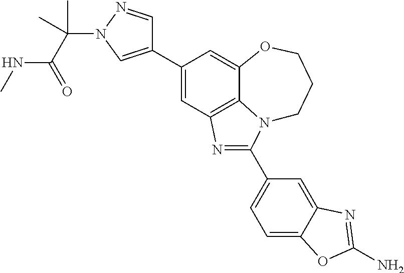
C1(C2=CN(C(C(NC)=O)(C)C)N=C2)=CC2=C3C(=C1)OCCCN3C(C1=CC=C3C(=C1)N=C(N)O3)=N2
